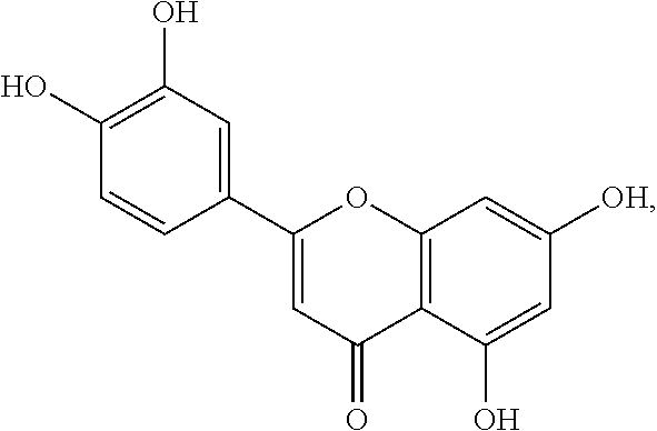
C1=C(C2=CC(O)=C(O)C=C2)OC2=C(C1=O)C(O)=CC([OH])=C2
